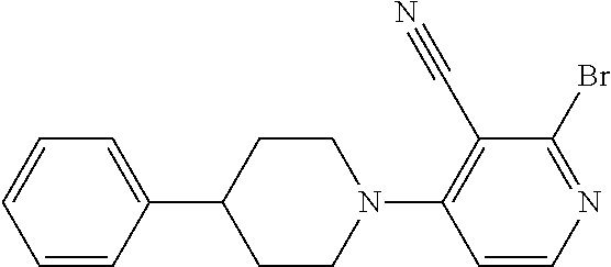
C1(C#N)=C(N2CCC(C3=CC=CC=C3)CC2)C=CN=C1Br
